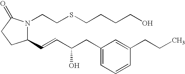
C1(C=CC(CC2=CC=CC(CCC)=C2)O)N(CCSCCCCO)C(=O)CC1
